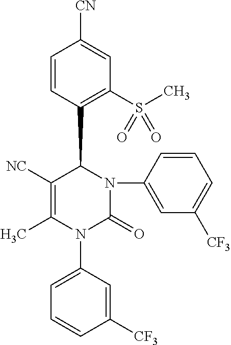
C1([NC])=C(C)N(C2=CC=CC([CF3])=C2)C(=O)N(C2=CC([CF3])=CC=C2)C1C1=C(S(C)(=O)=O)C=C([CN])C=C1
